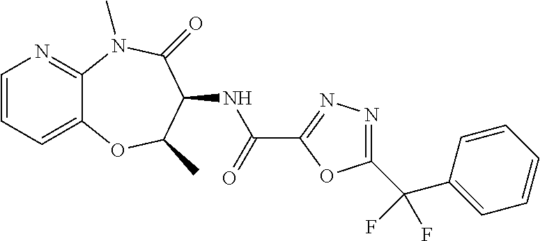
C1=CC=C2C(=N1)N(C)C(=O)C(NC(C1=NN=C(C(C3=CC=CC=C3)(F)F)O1)=O)C(C)O2
